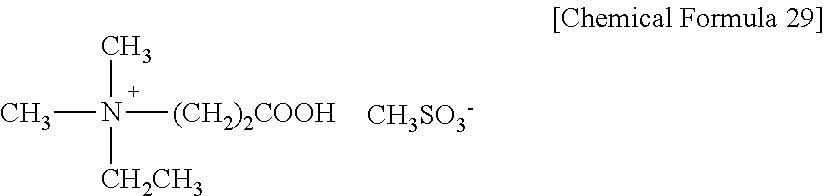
N(C)([CH2CH3])([(CH2)2COOH])C.[CH3SO3-]
